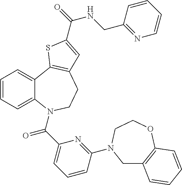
C1=CC=C2C(=C1)C1=C(CCN2C(C2=CC=CC(N3CC4=C(OCC3)C=CC=C4)=N2)=O)C=C(C(=O)NCC2=NC=CC=C2)S1
